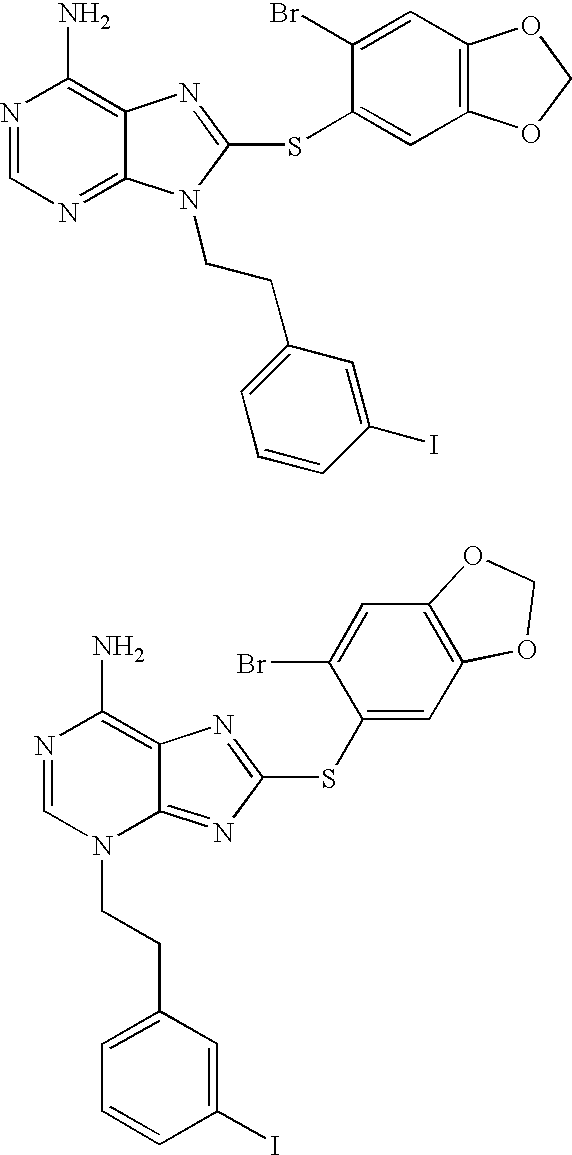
N1=CN=C2C(=C1N)N=C(SC1=CC3=C(C=C1Br)OCO3)N2CCC1=CC=CC(I)=C1.N1=CN(CCC2=CC=CC(I)=C2)C2=NC(SC3=CC4=C(C=C3Br)OCO4)=NC2=C1N
